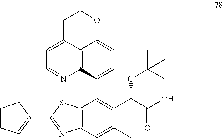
C12=C3C(C4=C(C(C(O)=O)OC(C)(C)C)C(C)=CC5=C4SC(C4=CCCC4)=N5)=CC=C1OCCC2=CC=N3
